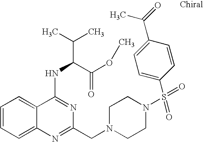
C1=CC=C2C(=C1)C(NC(C(=O)OC)C(C)C)=NC(CN1CCN(S(=O)(C3=CC=C(C(=O)C)C=C3)=O)CC1)=N2
